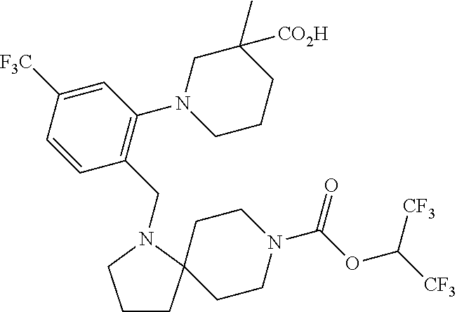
C1CC2(CCN(C(OC([CF3])[CF3])=O)CC2)N(CC2=C(N3CCCC(C)([CO2H])C3)C=C([F3C])C=C2)C1
